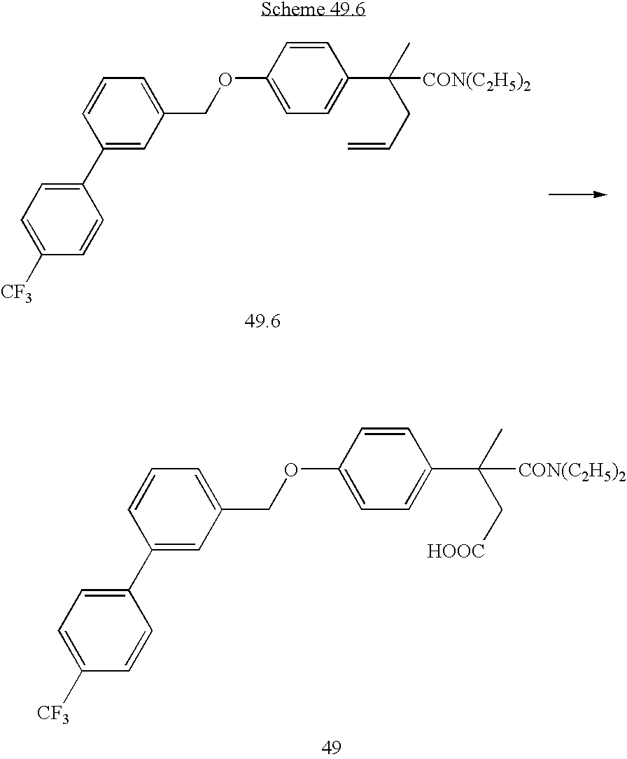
C1(OCC2=CC=CC(C3=CC=C([CF3])C=C3)=C2)=CC=C(C(C)(CC=C)[CON(C2H5)2])C=C1.C1(OCC2=CC=CC(C3=CC=C([CF3])C=C3)=C2)=CC=C(C(C)(C[HOOC])[CON(C2H5)2])C=C1
